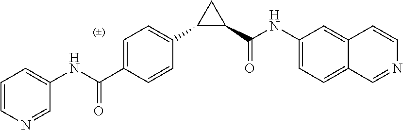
C1(NC(C2=CC=C(C3C(C(NC4=CC=C5C(=C4)C=CN=C5)=O)C3)C=C2)=O)=CC=CN=C1
